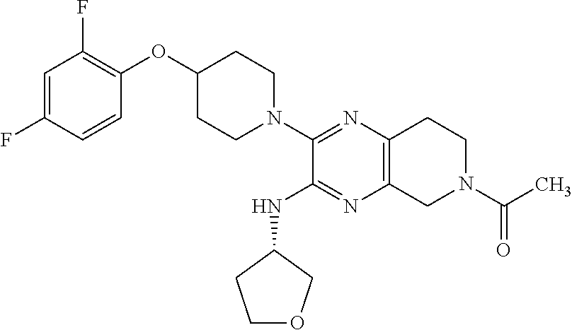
C1=C(F)C=CC(OC2CCN(C3=NC4=C(N=C3NC3CCOC3)CN(C(=O)C)CC4)CC2)=C1F
